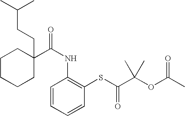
C1CCCC(CCC(C)C)(C(NC2=C(SC(=O)C(OC(C)=O)(C)C)C=CC=C2)=O)C1
